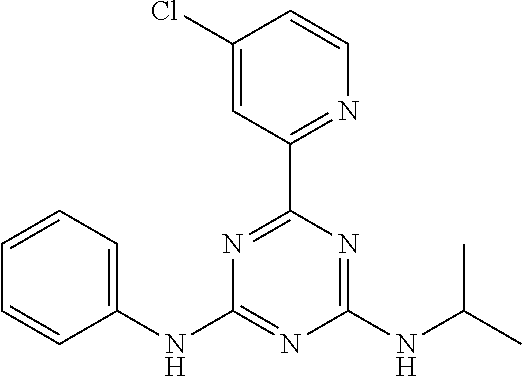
C1(NC2=NC(NC(C)C)=NC(C3=NC=CC(Cl)=C3)=N2)=CC=CC=C1
